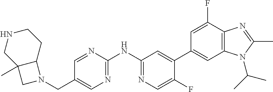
C(C1=CN=C(NC2=NC=C(F)C(C3=CC4=C(C(F)=C3)N=C(C)N4C(C)C)=C2)N=C1)N1CC2(C)C1CCNC2
